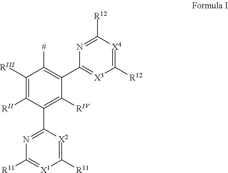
C1([RIII])=C([RII])C(C2=NC([R11])=[X1]C([R11])=[X2]2)=C([RIV])C(C2=[X3]C([R12])=[X4]C([R12])=N2)=C1[#]
